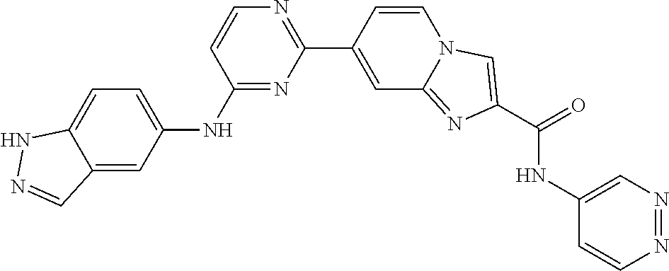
C1=CC(NC2=CC=C3C(=C2)C=NN3)=NC(C2=CC3=NC(C(=O)NC4=CN=NC=C4)=CN3C=C2)=N1
